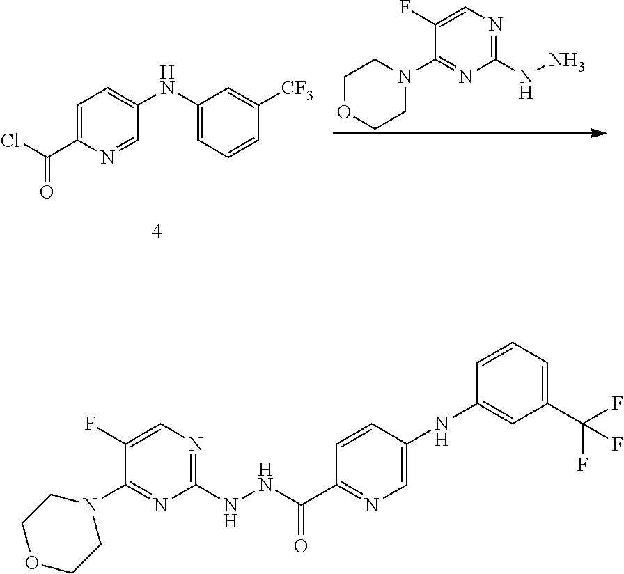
C1=C(C(=O)Cl)N=CC(NC2=CC=CC([CF3])=C2)=C1.C1(F)=CN=C(NN)N=C1N1CCOCC1.C1(F)=CN=C(NNC(=O)C2=NC=C(NC3=CC(C(F)(F)F)=CC=C3)C=C2)N=C1N1CCOCC1
